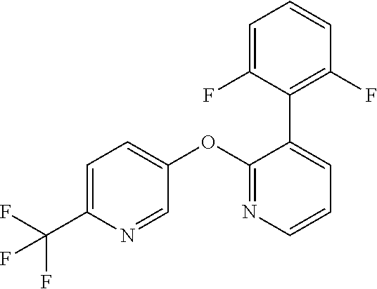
C1=C(C(F)(F)F)N=CC(OC2=NC=CC=C2C2=C(F)C=CC=C2F)=C1
